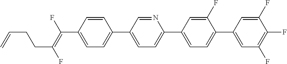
C(C1=CC=C(C2=CC=C(C3=CC=C(C4=CC(F)=C(F)C(F)=C4)C(F)=C3)N=C2)C=C1)(=C(F)CCC=C)F
